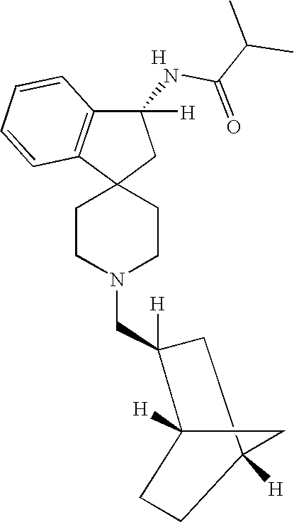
C1CN(CC2([H])CC3([H])CC2([H])CC3)CCC12CC(NC(C(C)C)=O)([H])C1=C2C=CC=C1.[H]
